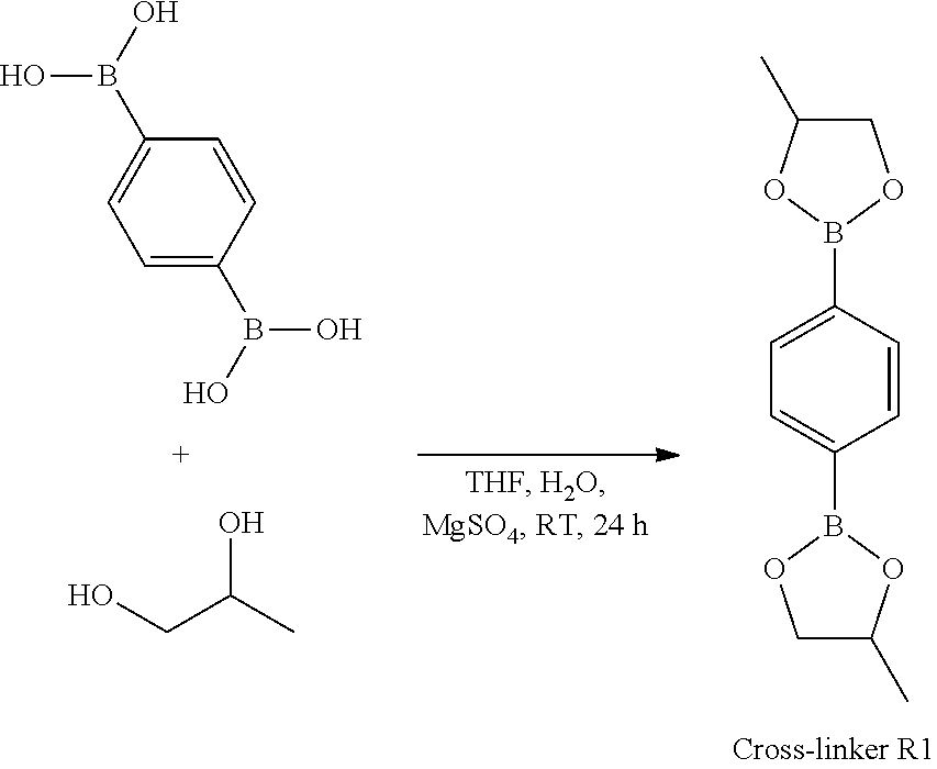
C1=C(B(O)O)C=CC(B(O)O)=C1.OCC(O)C.C1=CC(B2OCC(C)O2)=CC=C1B1OCC(C)O1
